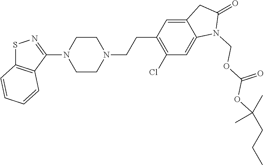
S1C2=C(C(N3CCN(CCC4=C(Cl)C=C5C(=C4)CC(=O)N5COC(OC(C)(C)CCC)=O)CC3)=N1)C=CC=C2
